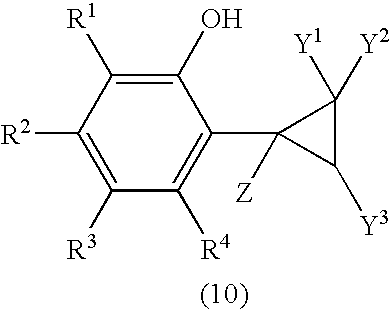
C1([R3])=C([R2])C([R1])=C(O)C(C2([Z])C([Y3])C2([Y1])[Y2])=C1[R4]
